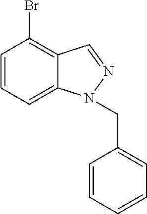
C1=CC=C2C(=C1Br)C=NN2CC1=CC=CC=C1
